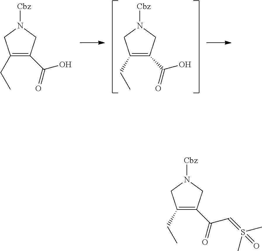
C1(CC)=C(C(=O)O)CN([Cbz])C1.C1(CC)=C(C(=O)O)CN([Cbz])C1.C1(CC)=C(C(=O)C=S(=O)(C)C)CN([Cbz])C1
